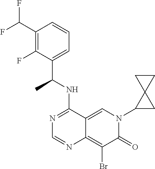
C12=CN(C3CC34CC4)C(=O)C(Br)=C1N=CN=C2NC(C1=CC=CC(C(F)F)=C1F)C
